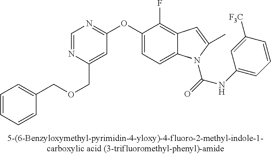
C1=NC(COCC2=CC=CC=C2)=CC(OC2=CC=C3C(=C2F)C=C(C)N3(C)C(=O)NC2=CC=CC([F3C])=C2)=N1
